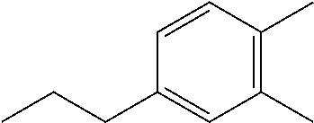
C1(C)=C(C)C=CC(CCC)=C1
